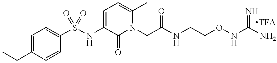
CCC1=CC=C(S(NC2=CC=C(C)N(CC(NCCONC(N)=N)=O)C2=O)(=O)=O)C=C1
